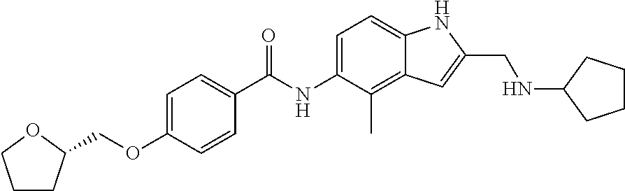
C1=C(OCC2CCCO2)C=CC(C(NC2=CC=C3C(=C2C)C=C(CNC2CCCC2)N3)=O)=C1
